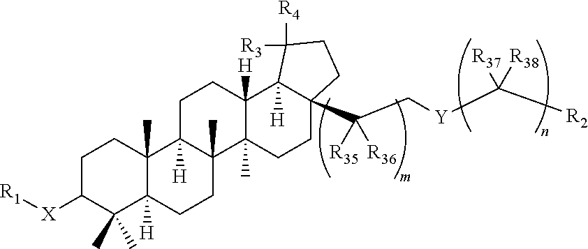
C1C([X][R1])C(C)(C)C2([H])C(C)(C1)C1([H])C(C)(CC2)C2(C)C([H])(CC1)C1([H])C(C(C[Y]C([R2])([R37])[R38])([R35])[R36])(CC2)CCC1([R3])[R4]
